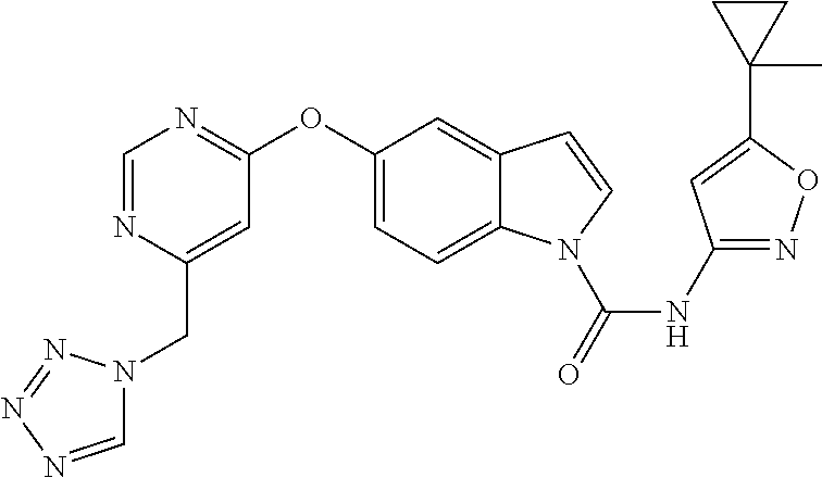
C1(NC(N2C3=CC=C(OC4=NC=NC(CN5C=NN=N5)=C4)C=C3C=C2)=O)=NOC(C2(C)CC2)=C1
